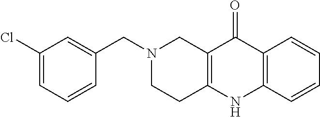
N1(CC2=CC(Cl)=CC=C2)CCC2=C(C1)C(=O)C1=C(N2)C=CC=C1
